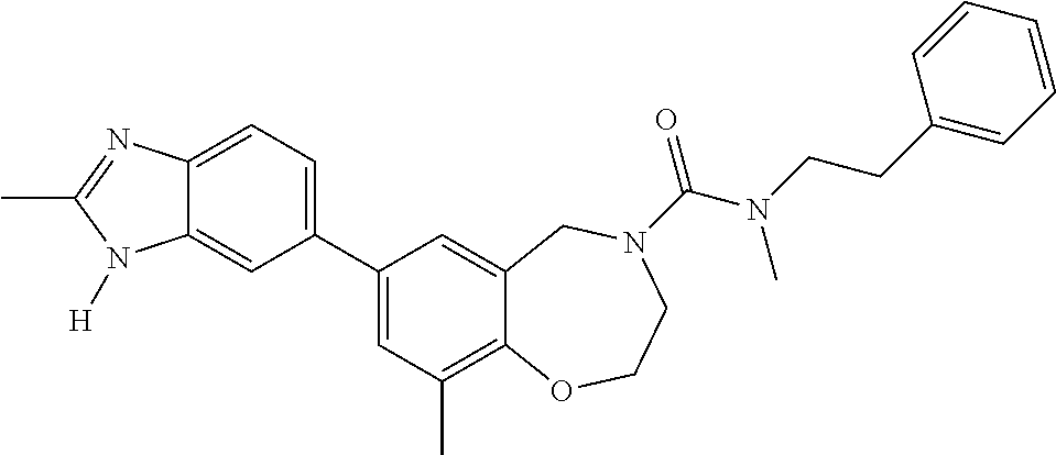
C12=CC=C(C3=CC(C)=C4C(=C3)CN(C(=O)N(CCC3=CC=CC=C3)C)CCO4)C=C1N([H])C(C)=N2
